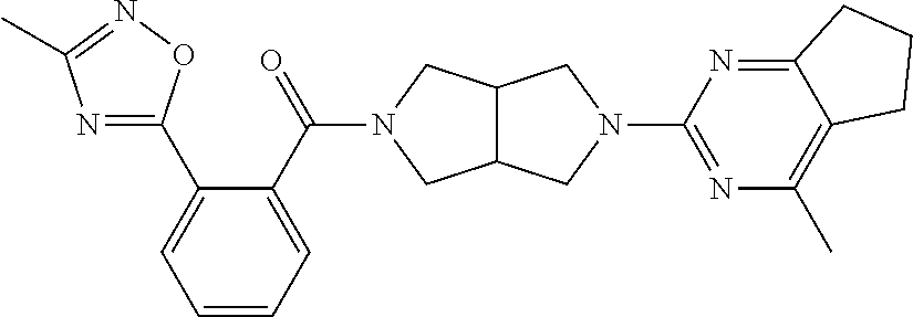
C1=CC=C(C(=O)N2CC3C(C2)CN(C2=NC(C)=C4C(=N2)CCC4)C3)C(C2=NC(C)=NO2)=C1
